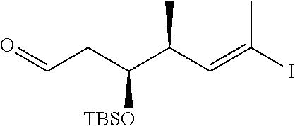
O=CCC(C(C=C(I)C)C)[TBSO]
